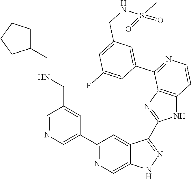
C1=NC=C(C2=NC=C3C(=C2)C(C2=NC4=C(N2)C=CN=C4C2=CC(CNS(C)(=O)=O)=CC(F)=C2)=NN3)C=C1CNCC1CCCC1
